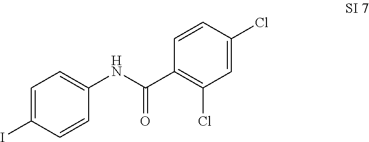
C1=C(I)C=CC(NC(C2=C(Cl)C=C(Cl)C=C2)=O)=C1
